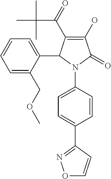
C1(C(C(C)(C)C)=O)=C(O)C(=O)N(C2=CC=C(C3=NOC=C3)C=C2)C1C1=CC=CC=C1COC
